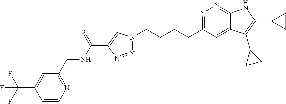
N1=C(CCCCN2N=NC(C(NCC3=NC=CC(C(F)(F)F)=C3)=O)=C2)C=C2C(=N1)NC(C1CC1)=C2C1CC1
